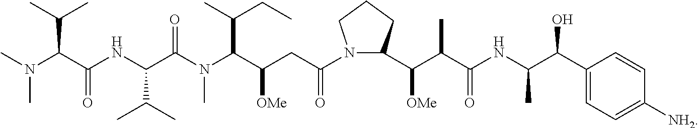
CN(C(C(NC(C(N(C(C([OMe])CC(N1C(C(C(C(NC(C(O)C2=CC=C([NH2])C=C2)C)=O)C)[OMe])CCC1)=O)C(C)CC)C)=O)C(C)C)=O)C(C)C)C
